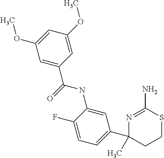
C1=C(C(=O)NC2=CC(C3(C)N=C(N)SCC3)=CC=C2F)C=C(OC)C=C1OC
